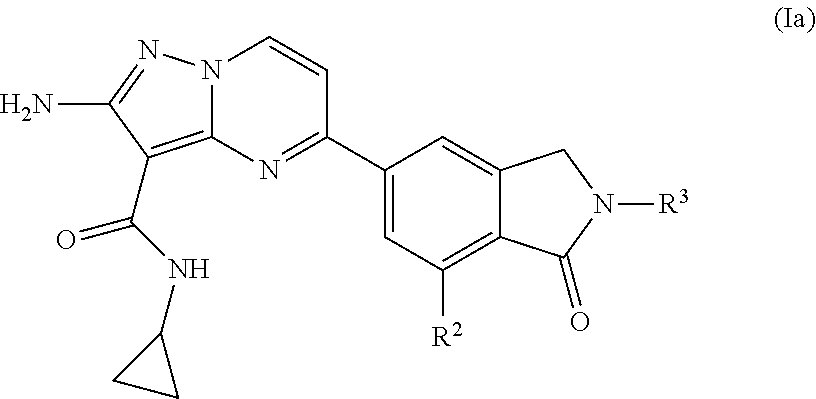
N12C(=C(C(NC3CC3)=O)C(N)=N1)N=C(C1=CC([R2])=C3C(=C1)CN([R3])C3=O)C=C2
